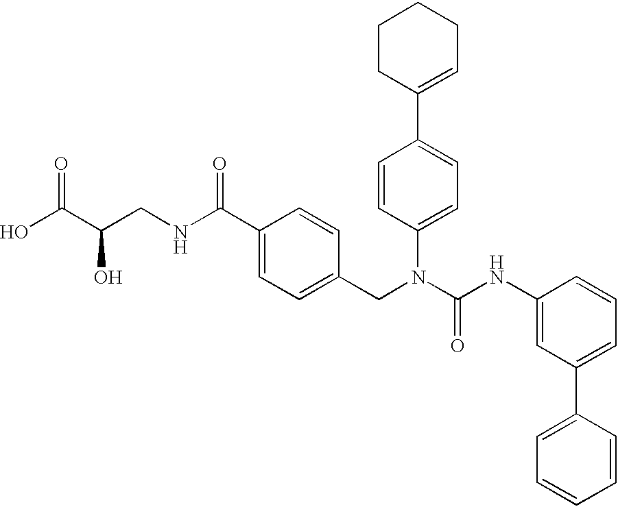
OC(C(CNC(C1=CC=C(CN(C(NC2=CC(C3=CC=CC=C3)=CC=C2)=O)C2=CC=C(C3=CCCCC3)C=C2)C=C1)=O)O)=O
